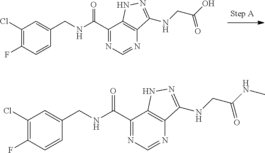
C1(C(NCC2=CC(Cl)=C(F)C=C2)=O)=NC=NC2=C1NN=C2NCC(O)=O.C1(C(NCC2=CC(Cl)=C(F)C=C2)=O)=NC=NC2=C1NN=C2NCC(NC)=O
